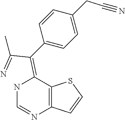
N1C=NC2=C(C1=C(C(=N)C)C1=CC=C(CC#N)C=C1)SC=C2
